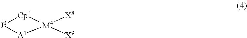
[Cp4]1[M4]([X8])([X9])[A1][J3]1
